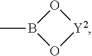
O1B(C)O[Y2]1
